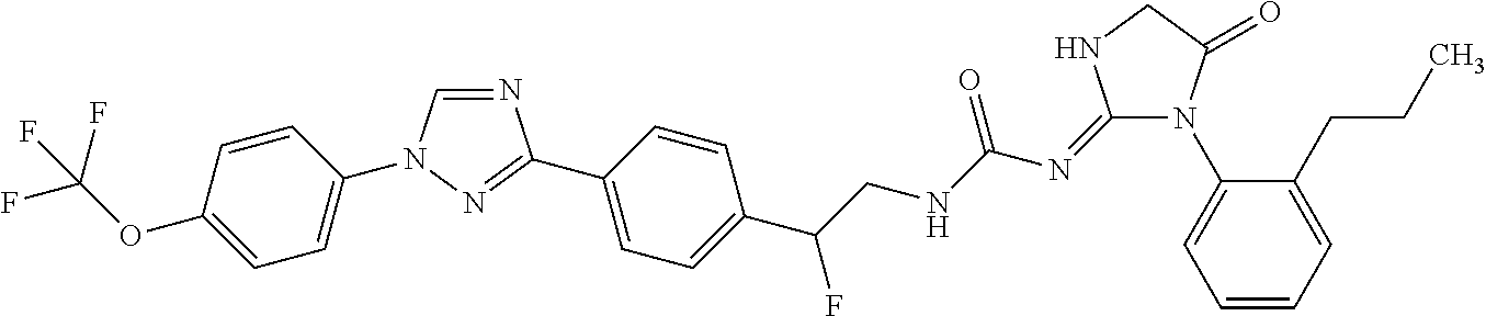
N1=CN(C2=CC=C(OC(F)(F)F)C=C2)N=C1C1=CC=C(C(CNC(N=C2N(C3=CC=CC=C3CCC)C(=O)CN2)=O)F)C=C1
